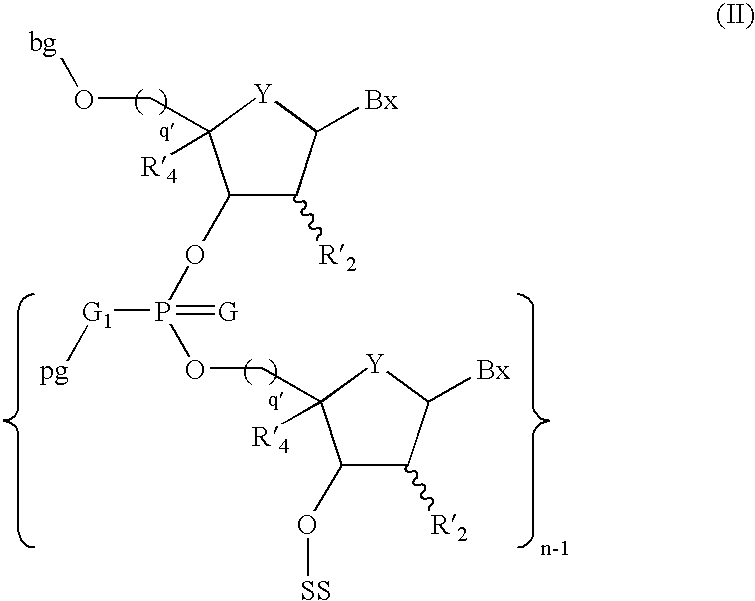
C1([R2])C(OP(OCC2([R4])C(O[SS])C([R2])C([Bx])[Y]2)([G1][pg])=[G])C(CO[bg])([R4])[Y]C1[Bx]
